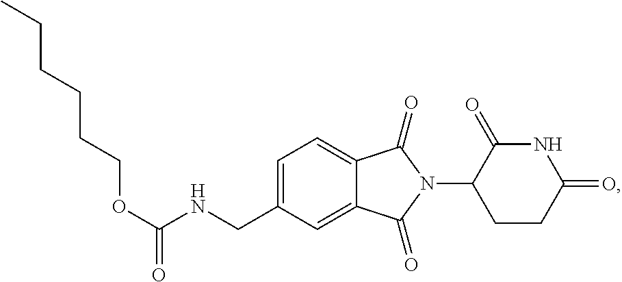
C1=C(CNC(OCCCCCC)=O)C=C2C(=C1)C(=O)N(C1CCC(=O)NC1=O)C2=O
